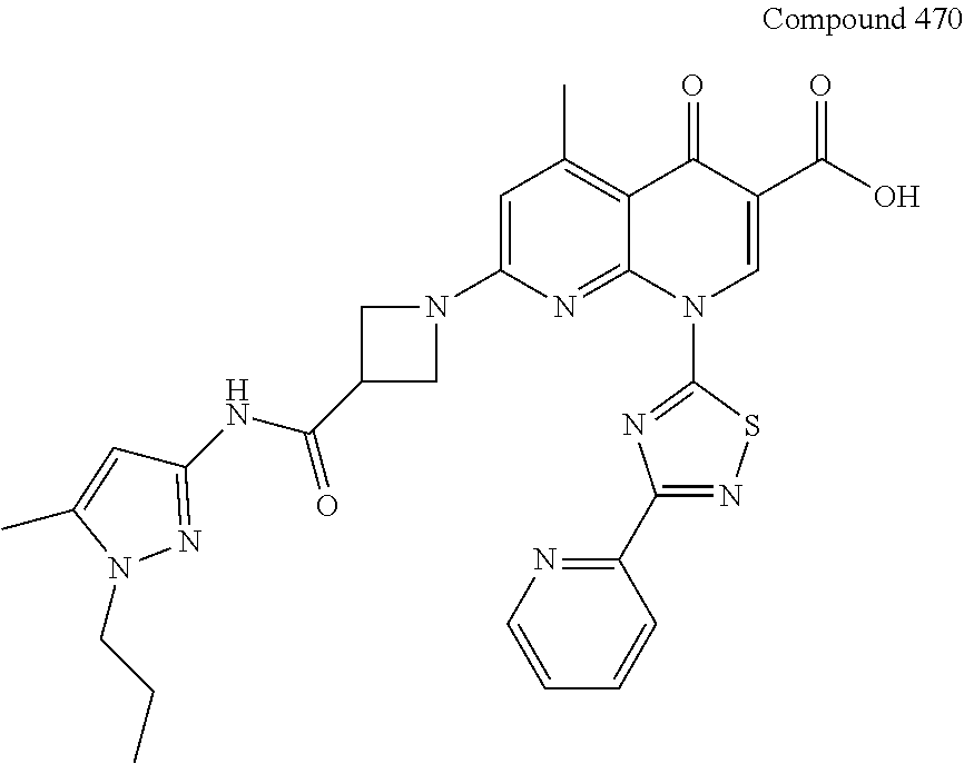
C1=C(N2CC(C(NC3=NN(CCC)C(C)=C3)=O)C2)N=C2C(=C1C)C(=O)C(C(O)=O)=CN2C1=NC(C2=NC=CC=C2)=NS1
